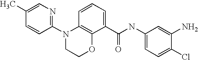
C1(C)=CN=C(N2CCOC3=C2C=CC=C3C(NC2=CC=C(Cl)C(N)=C2)=O)C=C1
